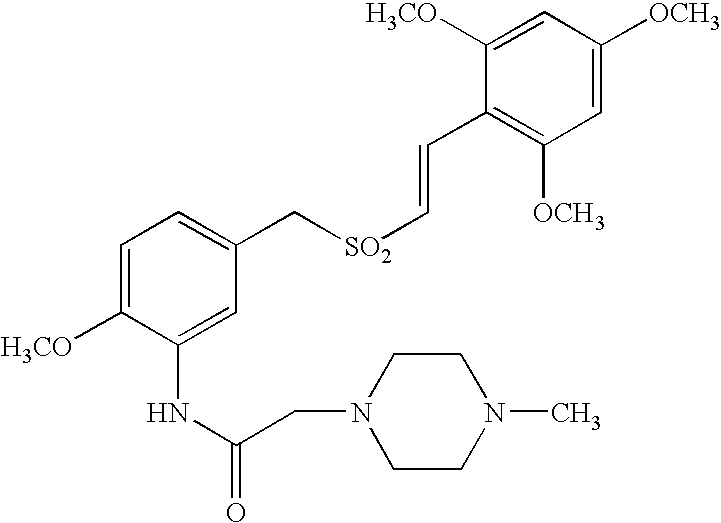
C1=C([H3CO])C(NC(=O)CN2CCN(C)CC2)=CC(C[SO2]C=CC2=C([OCH3])C=C([OCH3])C=C2[H3CO])=C1
